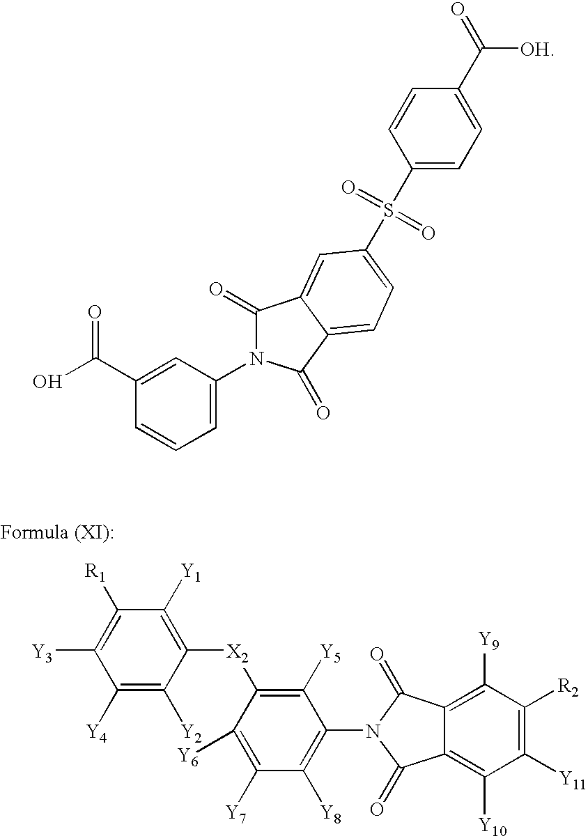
C1(C(O)=O)=CC(N2C(=O)C3=CC(S(C4=CC=C(C(=O)[OH])C=C4)(=O)=O)=CC=C3C2=O)=CC=C1.C1([Y3])=C([R1])C([Y1])=C([X2]C2=C([Y5])C(N3C(=O)C4=C([Y9])C([R2])=C([Y11])C([Y10])=C4C3=O)=C([Y8])C([Y7])=C2[Y6])C([Y2])=C1[Y4]
